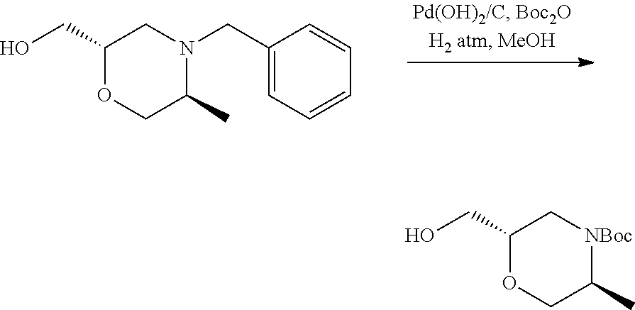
C1(CN2C(C)COC(CO)C2)=CC=CC=C1.C1(CO)OCC(C)[NBoc]C1
